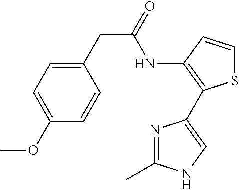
C1(OC)=CC=C(CC(NC2=C(C3=CNC(C)=N3)SC=C2)=O)C=C1
